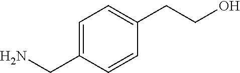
C1=C(CN)C=CC(CCO)=C1
